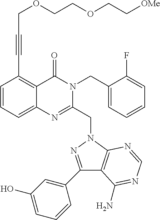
C1(C2=CC(O)=CC=C2)=NN(CC2=NC3=CC=CC(C#CCOCCOCC[OMe])=C3C(=O)N2CC2=CC=CC=C2F)C2=C1C(N)=NC=N2
